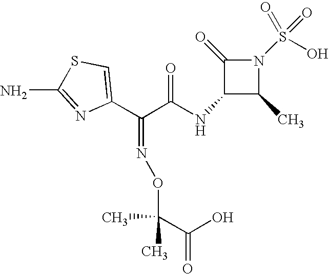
C1(=O)C(NC(C(C2=CSC(N)=N2)=NOC(C)(C)C(O)=O)=O)C(C)N1S(O)(=O)=O
